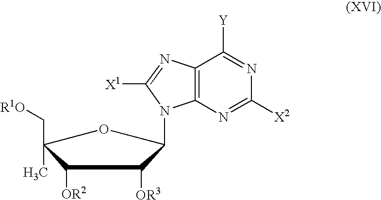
C12=C(N=C([X1])N1C1C([OR3])C([OR2])C(C[R1O])(C)O1)C([Y])=NC([X2])=N2
